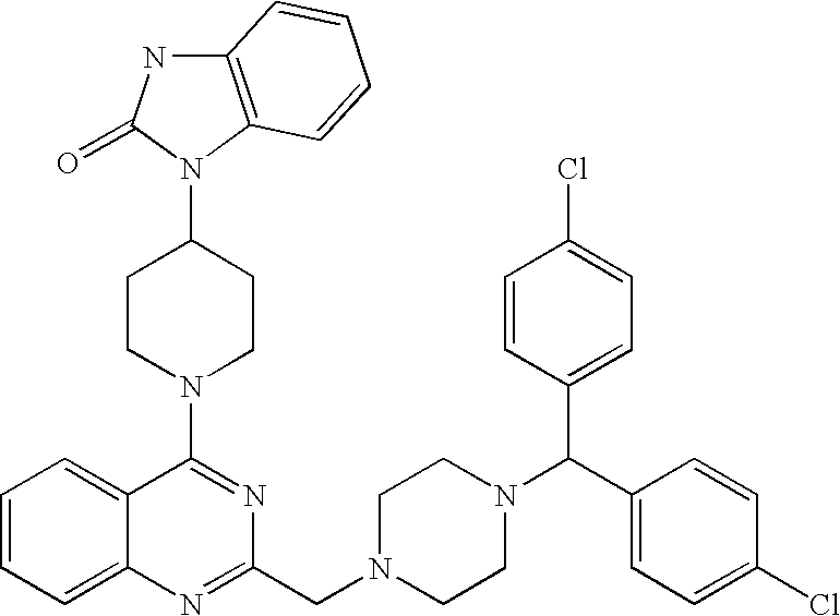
C1(N2CCC(N3C4=C(NC3=O)C=CC=C4)CC2)=NC(CN2CCN(C(C3=CC=C(Cl)C=C3)C3=CC=C(Cl)C=C3)CC2)=NC2=CC=CC=C12
